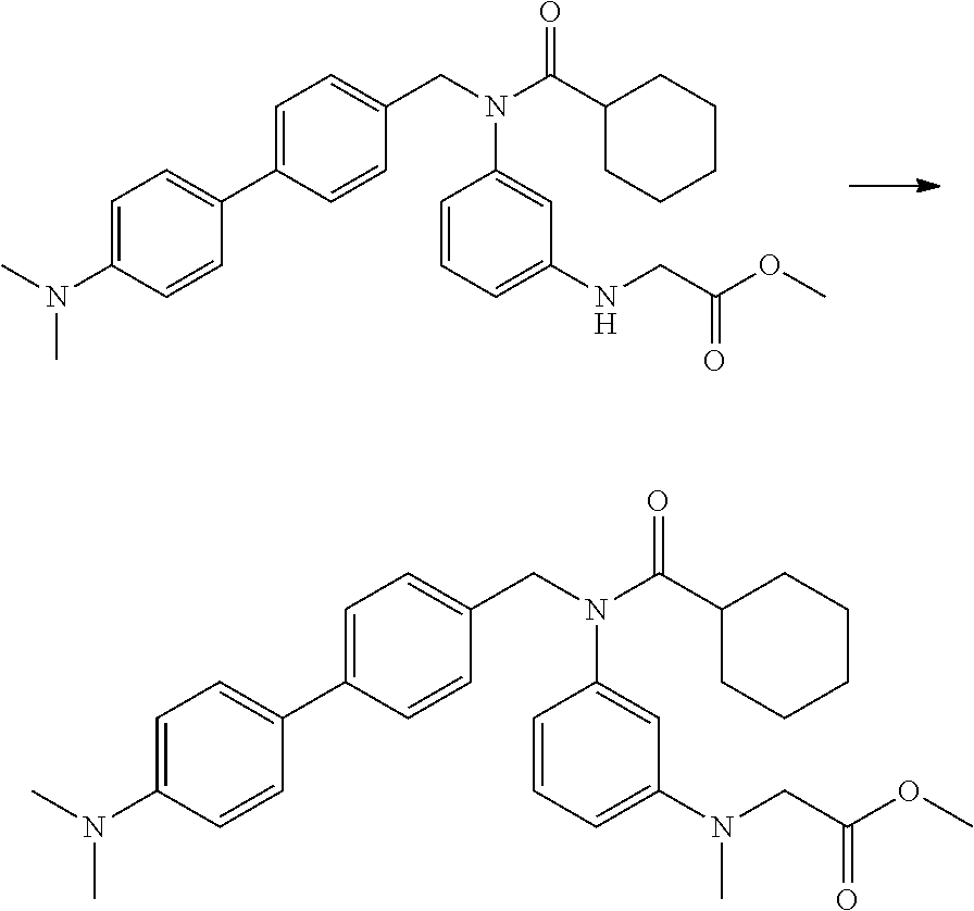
C1=C(N(C)C)C=CC(C2=CC=C(CN(C(C3CCCCC3)=O)C3=CC(NCC(OC)=O)=CC=C3)C=C2)=C1.C1=C(N(C)C)C=CC(C2=CC=C(CN(C(C3CCCCC3)=O)C3=CC(N(CC(OC)=O)C)=CC=C3)C=C2)=C1
